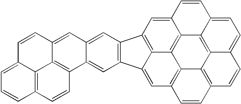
C12=CC3=C4C(=CC5=C6C4=C1C1=C4C6=C(C=CC4=CC=C1C=C2)C=C5)C1=C3C=C2C(=C1)C1=C3C(=C2)C=CC2=CC=CC(=C32)C=C1
